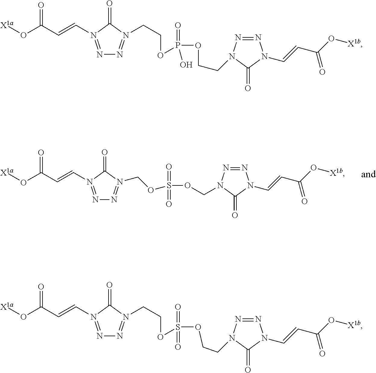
N1=N(C=CC(O[X1a])=O)C(=O)N(COS(OCN2N=NN(C=CC(O[X1b])=O)C2=O)(=O)=O)=N1.N1=N(C=CC(O[X1a])=O)C(=O)N(CCOP(OCCN2N=NN(C=CC(O[X1b])=O)C2=O)(=O)O)=N1.N1=N(C=CC(O[X1a])=O)C(=O)N(CCOS(OCCN2N=NN(C=CC(O[X1b])=O)C2=O)(=O)=O)=N1
